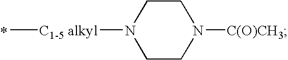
C1CN([C1-5 alkyl]C)CCN1[C(O)CH3]
